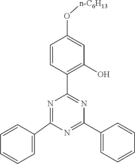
N1=C(C2=CC=CC=C2)N=C(C2=C(O)C=C(O[n-C6H13])C=C2)N=C1C1=CC=CC=C1
